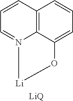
C12=C3C(=CC=C1)O[Li]N3=CC=C2.[LiQ]
